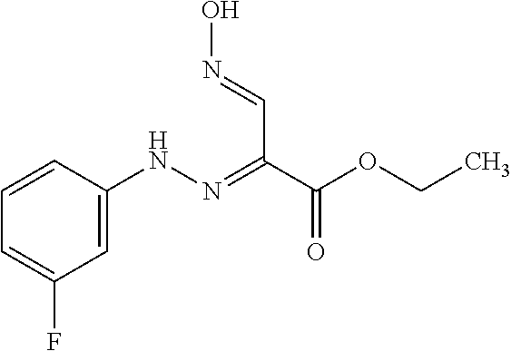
C1=CC(NN=C(C(OCC)=O)C=NO)=CC(F)=C1
